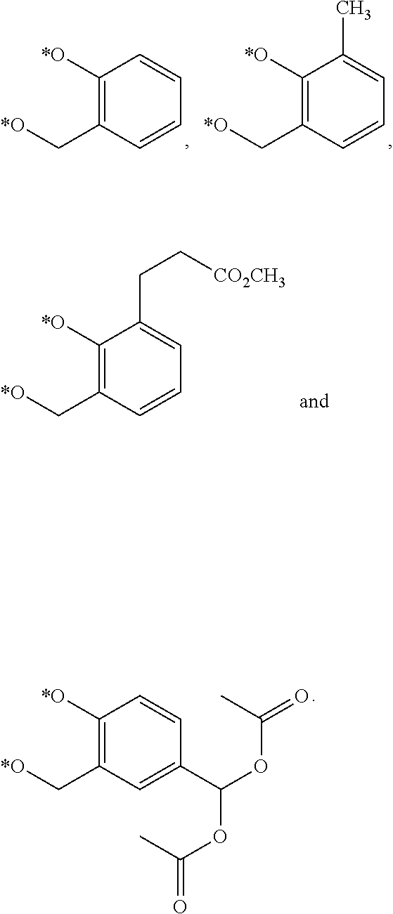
[*O]CC1=C([*O])C=CC(C(OC(C)=O)OC(C)=O)=C1.[*O]CC1=C([*O])C(CC[CO2CH3])=CC=C1.C1([*O])=C(C[*O])C=CC=C1.C1([*O])=C(C[*O])C=CC=C1C
